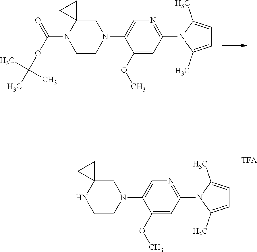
C1=C(C)N(C2=NC=C(N3CCN(C(OC(C)(C)C)=O)C4(C3)CC4)C(OC)=C2)C(C)=C1.C1=C(C)N(C2=NC=C(N3CCNC4(C3)CC4)C(OC)=C2)C(C)=C1
